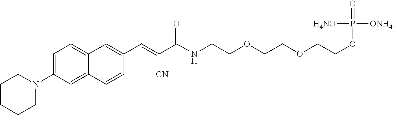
C12=CC(N3CCCCC3)=CC=C1C=C(C=C(C(NCCOCCOCCOP([ONH4])([H4NO])=O)=O)[CN])C=C2
